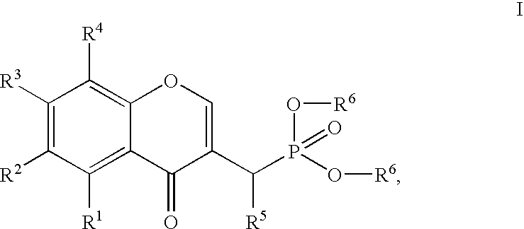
C1([R3])=C([R2])C([R1])=C2C(=C1[R4])OC=C(C([R5])P(O[R6])(O[R6])=O)C2=O
